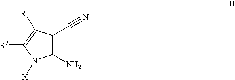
C1(N)=C(C#N)C([R4])=C([R3])N1[X]
